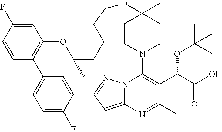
C1=C(F)C=CC2=C1OC(C)CCCCOC1(C)CCN(C3=C(C(C(=O)O)OC(C)(C)C)C(C)=NC4=CC(=NN43)C3=CC2=CC=C3F)CC1
